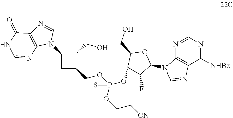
C1(CO)C(N2C=NC3=C2N=CNC3=O)CC1COP(OC1C(CO)OC(N2C3=C(C([NHBz])=NC=N3)N=C2)C1F)(OCC[CN])=S
